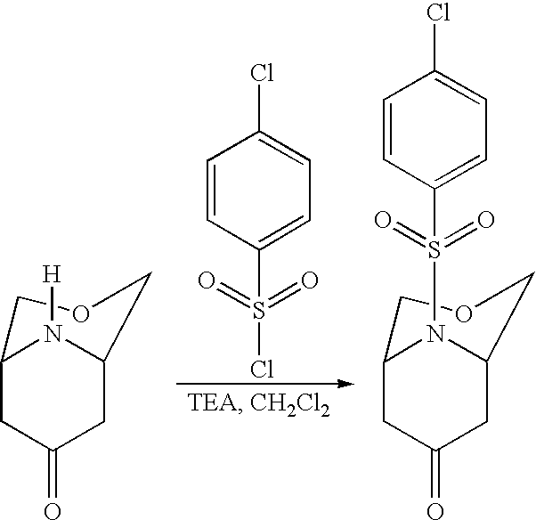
C1=CC(S(=O)(=O)Cl)=CC=C1Cl.C1=CC(S(=O)(=O)N2C3CC(=O)CC2COC3)=CC=C1Cl.C1C2COCC(CC1=O)N2[H]
